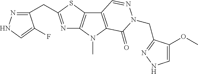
N1=C(CC2=NNC=C2F)SC2=C1N(C)C1=C2C=NN(CC2=NNC=C2OC)C1=O
